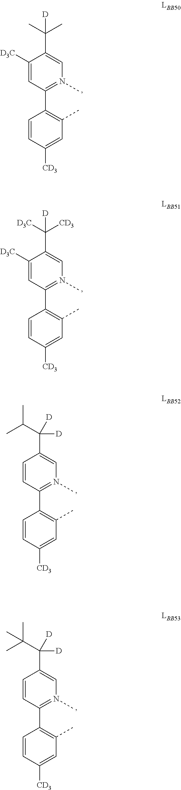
C1([D3C])=CC(C2=C(C)C=C([CD3])C=C2)=N(C)C=C1C(C)([D])C.C1([D3C])=CC(C2=C(C)C=C([CD3])C=C2)=N(C)C=C1C([CD3])([D])[D3C].C1=CC(C2=C(C)C=C([CD3])C=C2)=N(C)C=C1C([D])([D])C(C)C.C1=CC(C2=C(C)C=C([CD3])C=C2)=N(C)C=C1C([D])([D])C(C)(C)C
